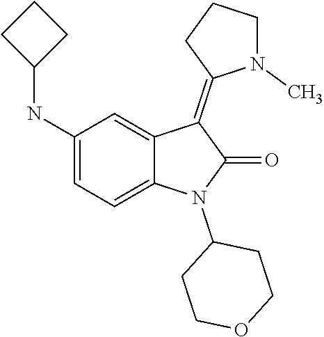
C1(N2C(=O)C(=C3N(C)CCC3)C3=CC(NC4CCC4)=CC=C23)CCOCC1
